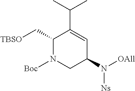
C1(C[TBSO])N([Boc])CC(N([OAll])[Ns])C=C1C(C)C
